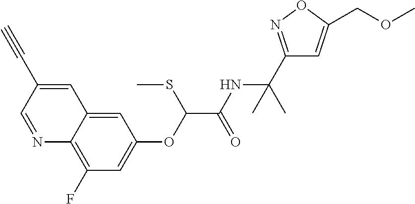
N1=CC(C#C)=CC2=CC(OC(C(NC(C)(C)C3=NOC(COC)=C3)=O)SC)=CC(F)=C12
